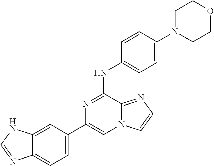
C1(C2=CC=C3C(=C2)NC=N3)=CN2C(=NC=C2)C(NC2=CC=C(N3CCOCC3)C=C2)=N1
